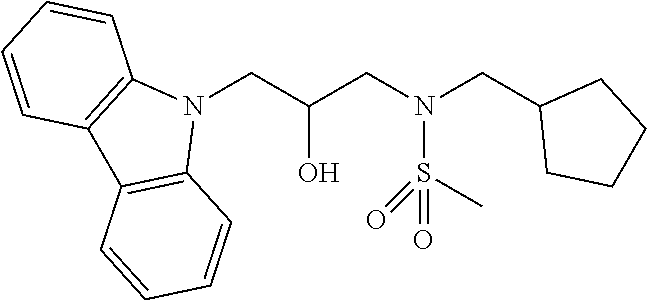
N1(CC(CN(CC2CCCC2)S(C)(=O)=O)O)C2=C(C3=C1C=CC=C3)C=CC=C2
